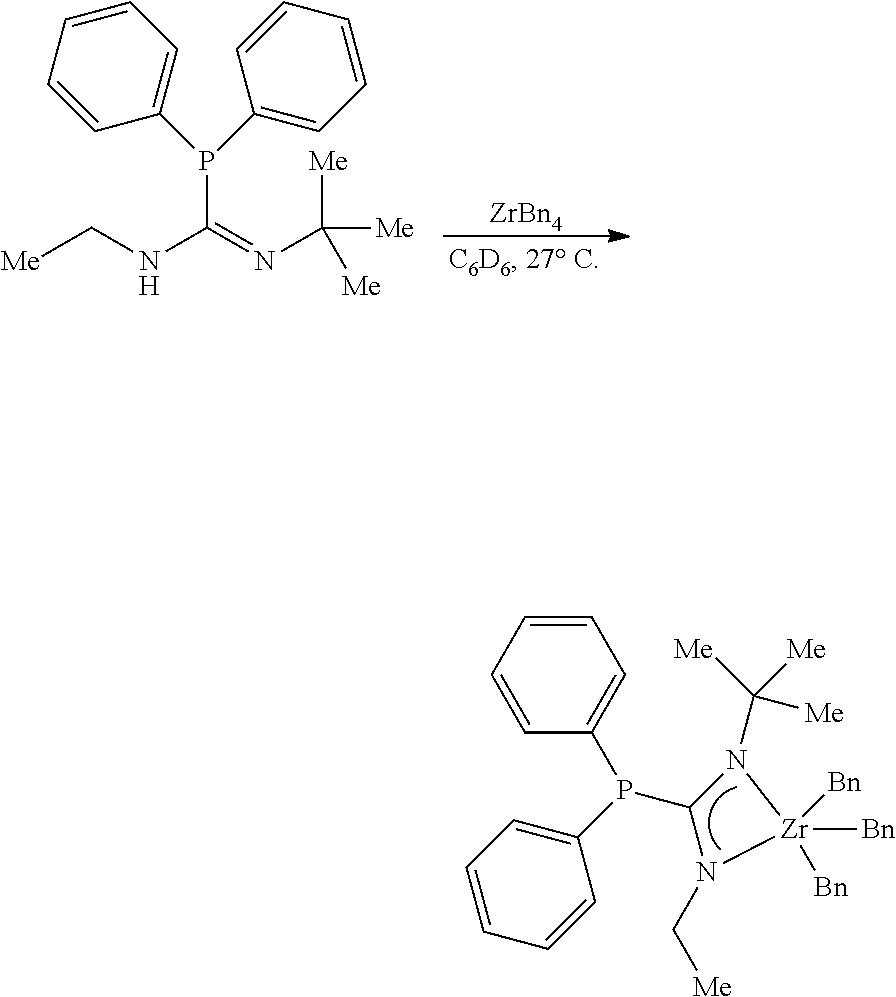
[ZrBn4].[Me]CNC(=NC([Me])([Me])[Me])P(C1=CC=CC=C1)C1=CC=CC=C1.C1(P(C2=CC=CC=C2)C2=CC=CC=C2)N(C([Me])([Me])[Me])[Zr]([Bn])([Bn])([Bn])N1C[Me]
